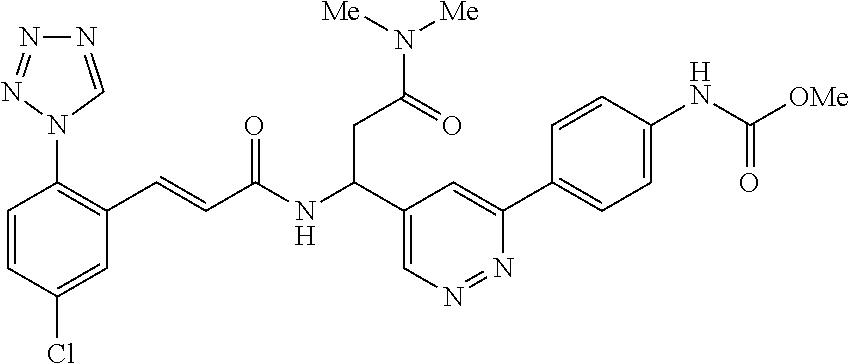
C1=CC(Cl)=CC(C=CC(NC(C2=CN=NC(C3=CC=C(NC([OMe])=O)C=C3)=C2)CC(=O)N([Me])[Me])=O)=C1N1N=NN=C1
